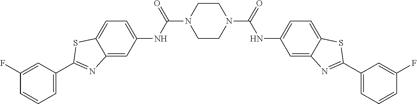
C1=C(C2=NC3=CC(NC(N4CCN(C(NC5=CC=C6C(=C5)N=C(C5=CC=CC(F)=C5)S6)=O)CC4)=O)=CC=C3S2)C=C(F)C=C1
